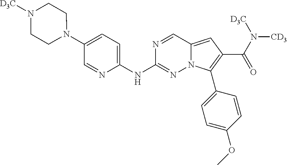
N1(C2=CC=C(NC3=NN4C(=CC(C(=O)N([CD3])[D3C])=C4C4=CC=C(OC)C=C4)C=N3)N=C2)CCN([D3C])CC1
